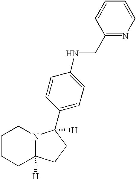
C1CCC2([H])N(C1)C(C1=CC=C(NCC3=NC=CC=C3)C=C1)([H])CC2
